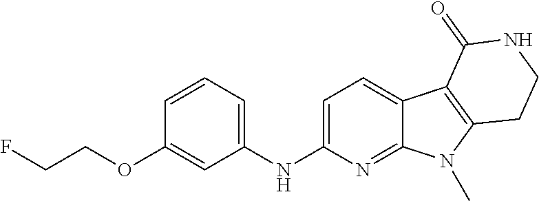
C1(NC2=CC=CC(OCCF)=C2)=CC=C2C(=N1)N(C)C1=C2C(=O)NCC1
